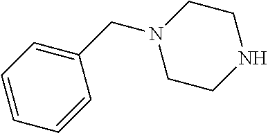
C1=CC=CC(CN2CCNCC2)=C1
